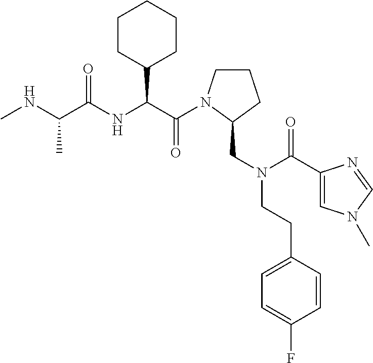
C(=O)(C(C1CCCCC1)NC(=O)C(C)NC)N1CCCC1CN(CCC1=CC=C(F)C=C1)C(=O)C1=CN(C)C=N1
